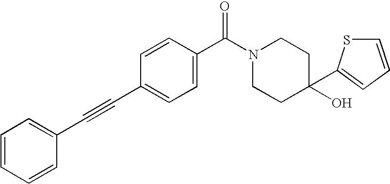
C1=CC=CC(C#CC2=CC=C(C(N3CCC(O)(C4=CC=CS4)CC3)=O)C=C2)=C1
